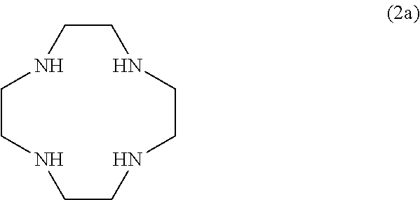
C1CNCCNCCNCCN1
